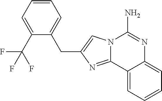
N12C(=NC(CC3=CC=CC=C3C(F)(F)F)=C1)C1=CC=CC=C1N=C2N
